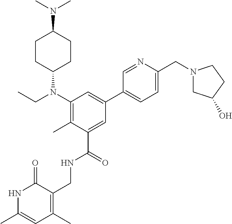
C1(N(CC)C2CCC(N(C)C)CC2)=C(C)C(C(=O)NCC2=C(C)C=C(C)NC2=O)=CC(C2=CC=C(CN3CC(O)CC3)N=C2)=C1
